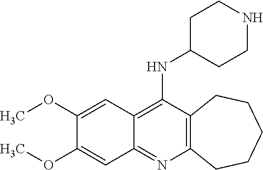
C12=C(C(NC3CCNCC3)=C3C(=N1)C=C(OC)C(OC)=C3)CCCCC2
